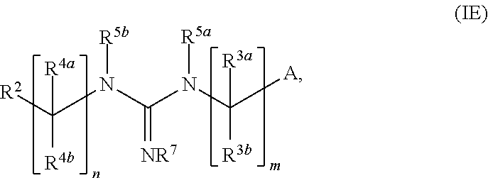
C([R4b])([R4a])(N([R5b])C(N([R5a])C([R3b])([A])[R3a])=[NR7])[R2]
